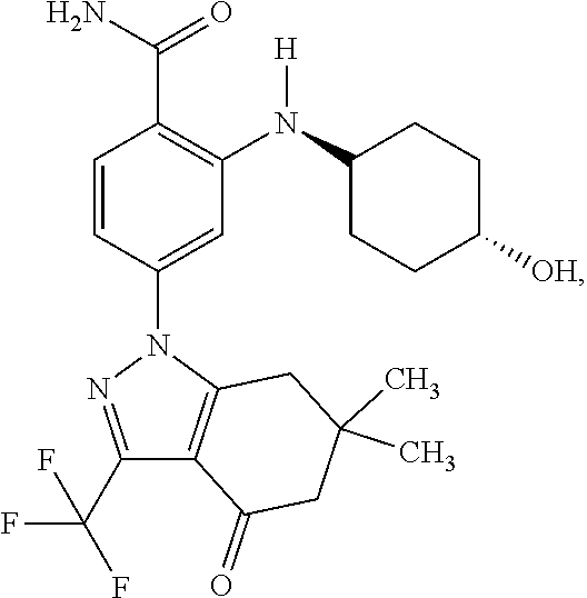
C1(C(F)(F)F)=NN(C2=CC(N(C3CCC([OH])CC3)[H])=C(C(N)=O)C=C2)C2=C1C(=O)CC(C)(C)C2
